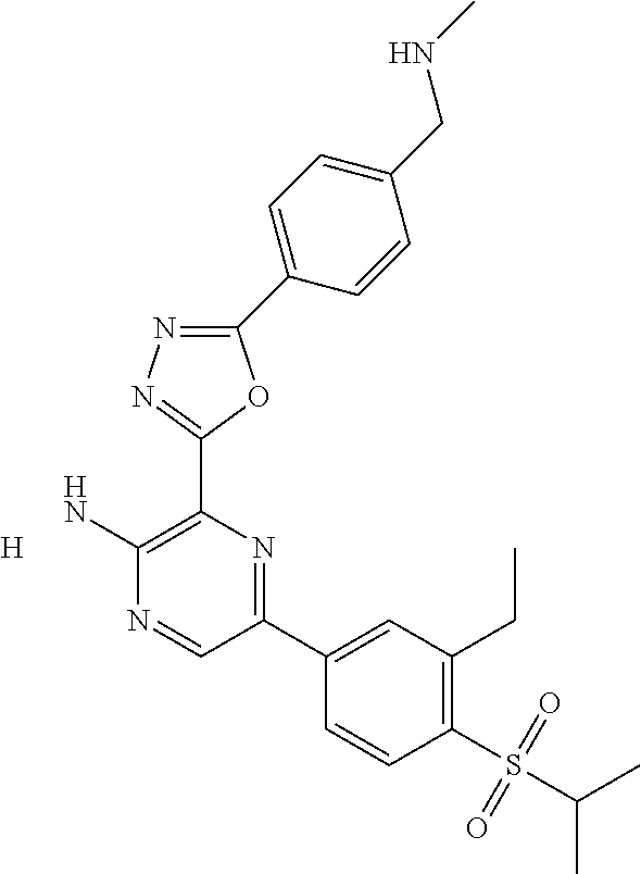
[H].C1(N)=C(C2=NN=C(C3=CC=C(CNC)C=C3)O2)N=C(C2=CC(CC)=C(S(=O)(=O)C(C)C)C=C2)C=N1
